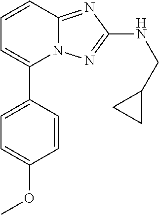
N12C(=NC(NCC3CC3)=N1)C=CC=C2C1=CC=C(OC)C=C1
